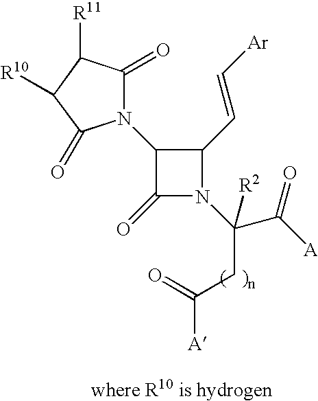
C1(C=C[Ar])C(N2C(=O)C([R11])C([R10])C2=O)C(=O)N1C(C([A])=O)(CC([A])=O)[R2]
